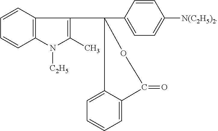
C1=CC2=C(C=C1)N([C2H5])C(C)=C2C1(C2=CC=C([N(C2H5)2])C=C2)C2=CC=CC=C2C(=O)O1
